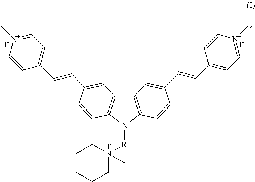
C12=C(N([R][N+]3(C)CCCCC3)C3=C1C=C(C=CC1=CC=[N+](C)C=C1)C=C3)C=CC(C=CC1=CC=[N+](C)C=C1)=C2.[I-].[I-].[I-]
